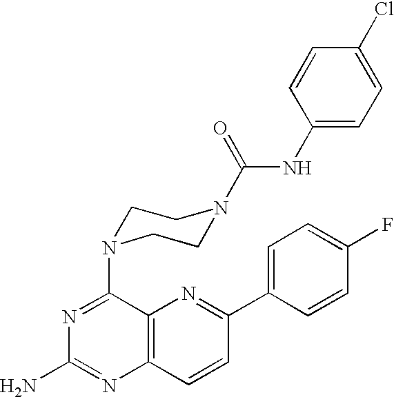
C12=C(C=CC(C3=CC=C(F)C=C3)=N1)N=C(N)N=C2N1CCN(C(NC2=CC=C(Cl)C=C2)=O)CC1
